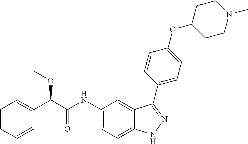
C1=CC=CC(C(C(NC2=CC=C3C(=C2)C(C2=CC=C(OC4CCN(C)CC4)C=C2)=NN3)=O)OC)=C1
